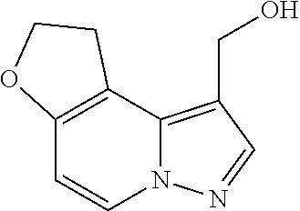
C12=C(C=CN3C1=C(CO)C=N3)OCC2
